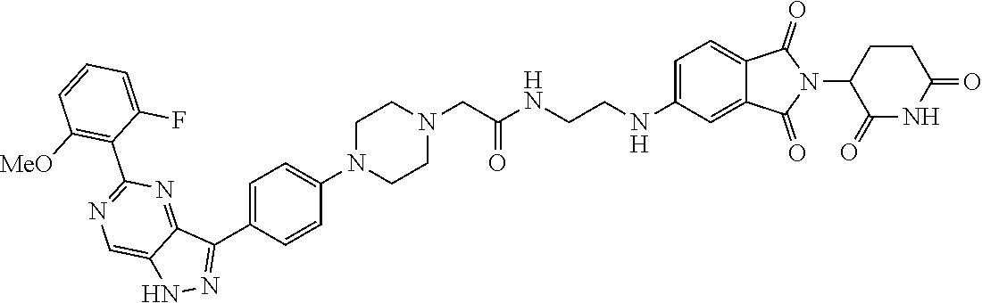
N1=C2C(=CN=C1C1=C([MeO])C=CC=C1F)NN=C2C1=CC=C(N2CCN(CC(=O)NCCNC3=CC=C4C(=O)N(C5C(=O)NC(=O)CC5)C(=O)C4=C3)CC2)C=C1
